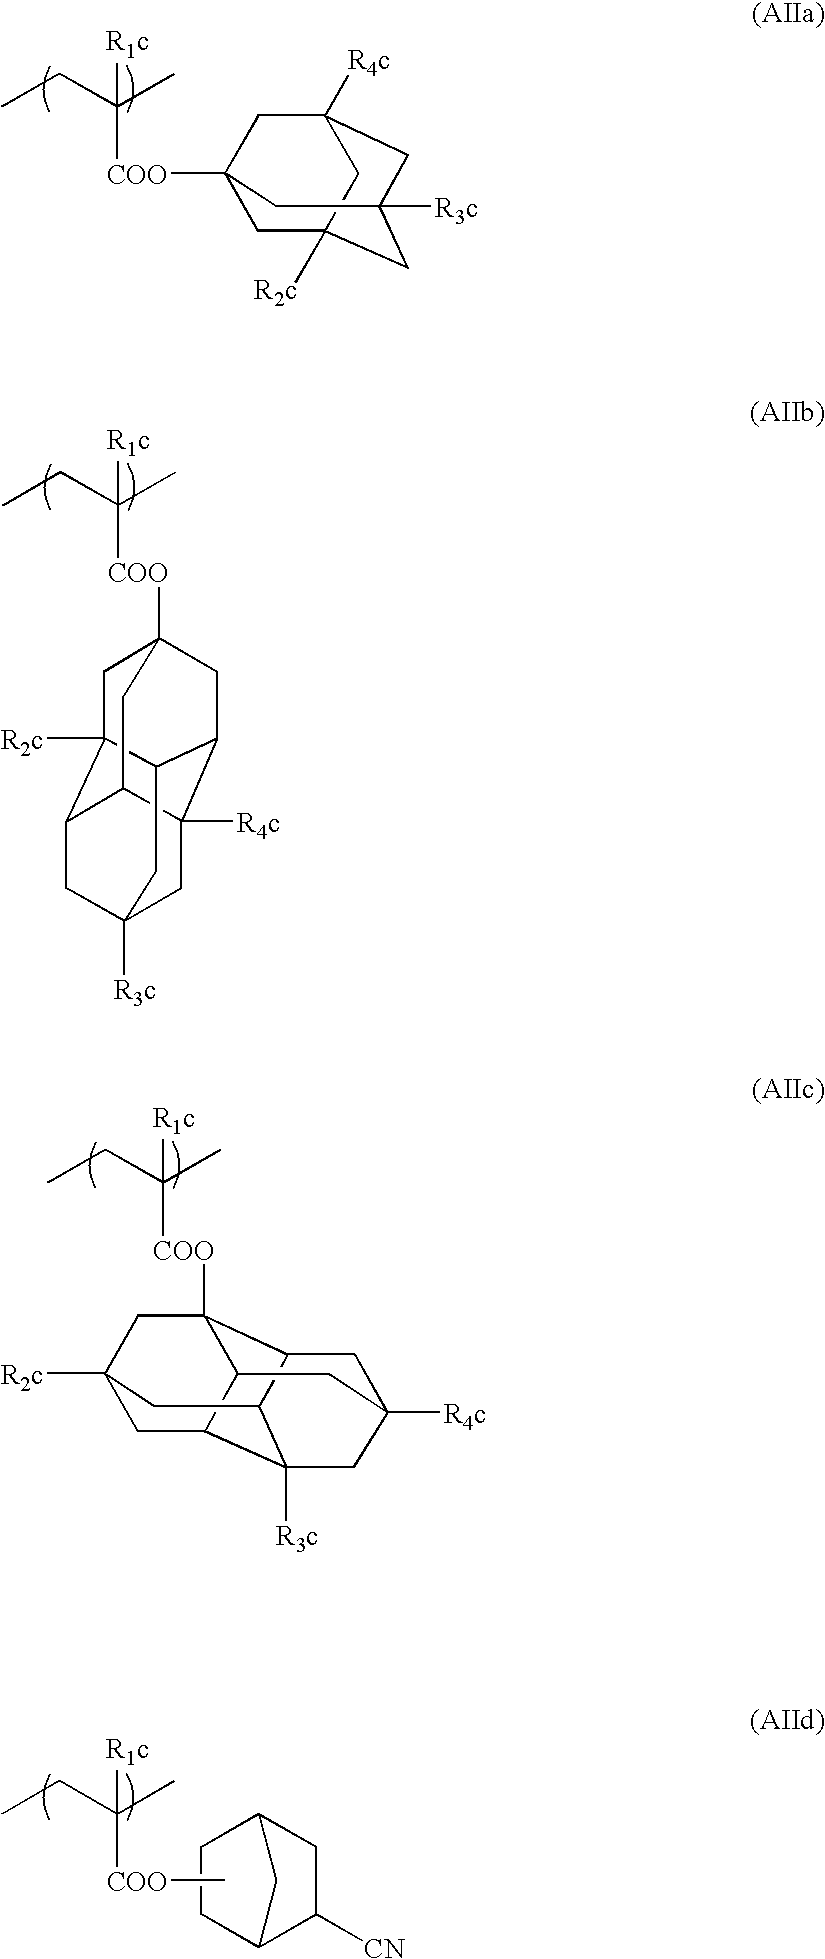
C1C2([R2c])CC3([R3c])CC([R4c])(CC1([COO]C([R1c])(C)CC)C3)C2.C1C2([R4c])C3C4C5([R2c])C(CC1([R3c])C4)C2CC([COO]C([R1c])(C)CC)(C5)C3.C1C2C3([R3c])C4C5C([COO]C([R1c])(C)CC)(CC1([R2c])C4)C2CC([R4c])(C5)C3.C12C([CN])CC(C1)CC2.C[COO]C([R1c])(C)CC
